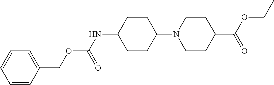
C1=CC(COC(NC2CCC(N3CCC(C(OCC)=O)CC3)CC2)=O)=CC=C1
